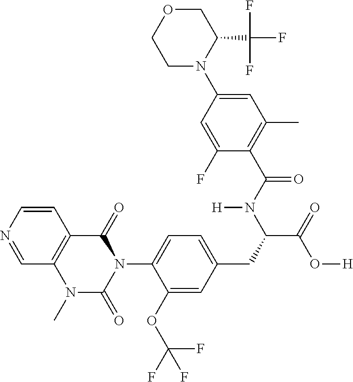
C1=NC=CC2=C1N(C)C(=O)N(C1=CC=C(CC(C(=O)O[H])N(C(C3=C(C)C=C(N4C(C(F)(F)F)COCC4)C=C3F)=O)[H])C=C1OC(F)(F)F)C2=O
